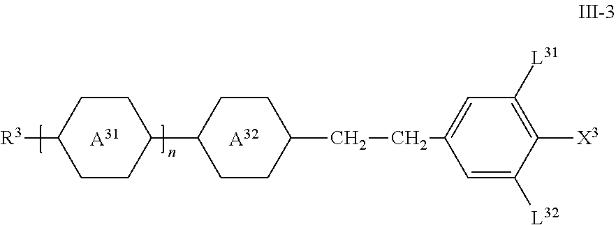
[A31].C1CC(C2CCC(CCC3=CC([L31])=C([X3])C([L32])=C3)CC2)CCC1[R3].[A32]
